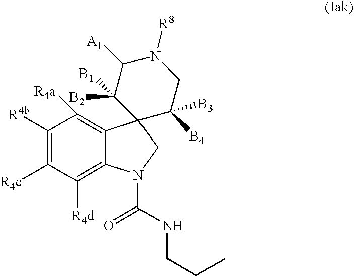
C1([R4b])=C([R4c])C([R4d])=C2C(=C1[R4a])C1(CN2C(NCCC)=O)C([B4])([B3])CN([R8])C([A1])C1([B1])[B2]
